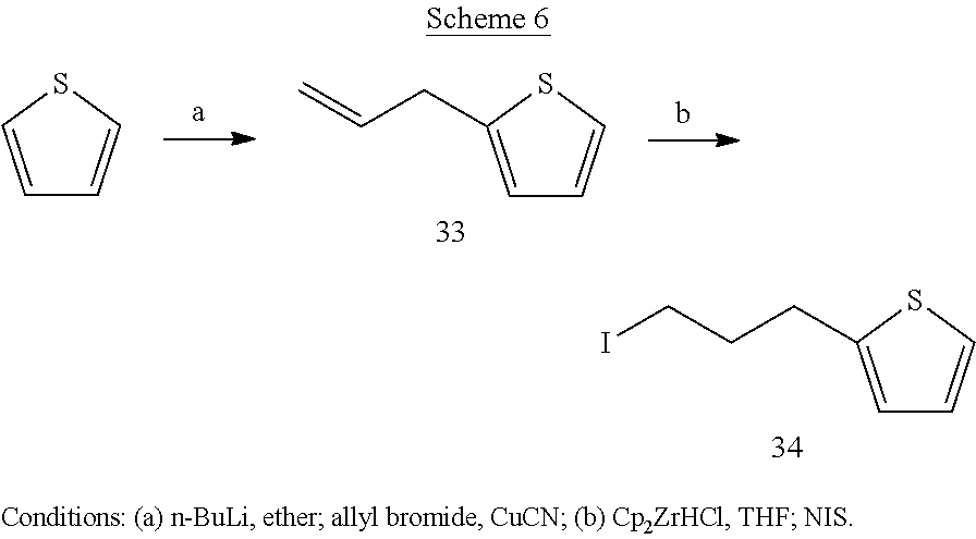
C1=CSC=C1.C1=C(CC=C)SC=C1.C1=C(CCCI)SC=C1
